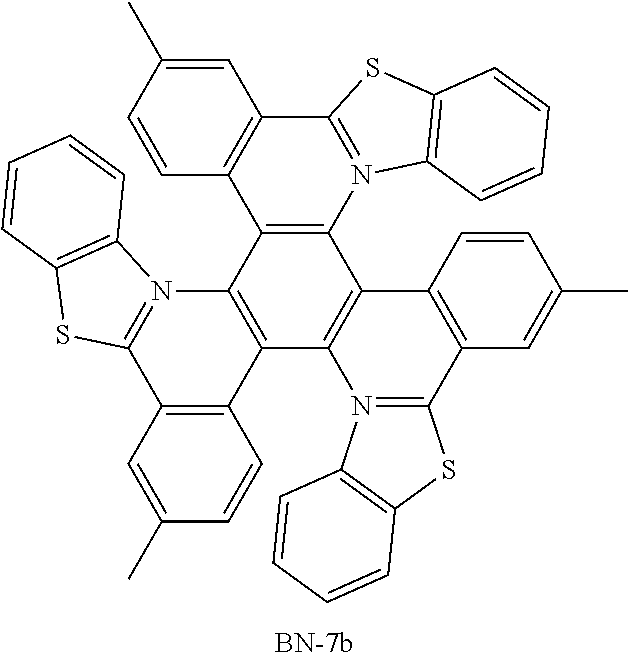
C1=C(C)C=CC2=C1C1=N(C3=C2C2=C(C4=C3C3=C(C5=N4C4=C(S5)C=CC=C4)C=C(C)C=C3)C3=C(C4=N2C2=C(S4)C=CC=C2)C=C(C)C=C3)C2=C(S1)C=CC=C2
